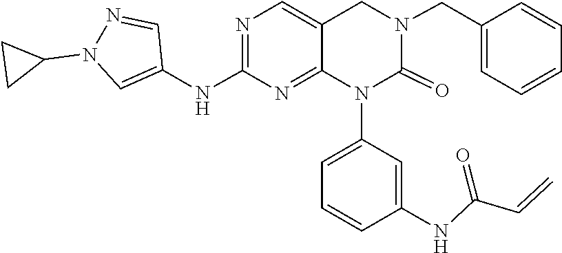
C(=C)C(NC1=CC(N2C(=O)N(CC3=CC=CC=C3)CC3=CN=C(NC4=CN(C5CC5)N=C4)N=C23)=CC=C1)=O
